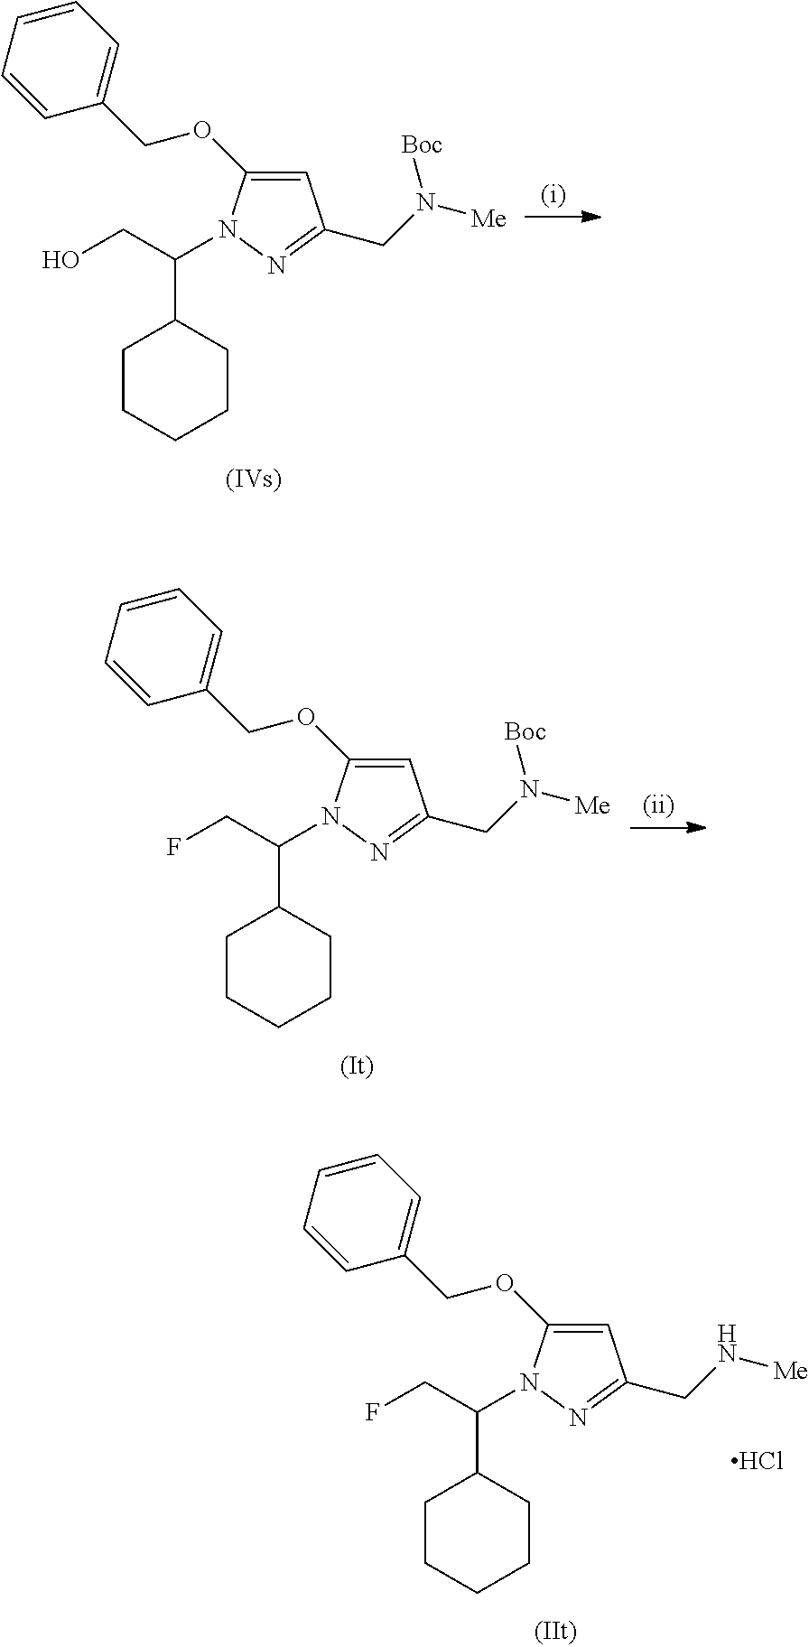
C1=C(OCC2=CC=CC=C2)N(C(C2CCCCC2)CF)N=C1CN[Me].Cl.C1=C(OCC2=CC=CC=C2)N(C(C2CCCCC2)CO)N=C1CN([Me])[Boc].C1=C(OCC2=CC=CC=C2)N(C(C2CCCCC2)CF)N=C1CN([Me])[Boc]
